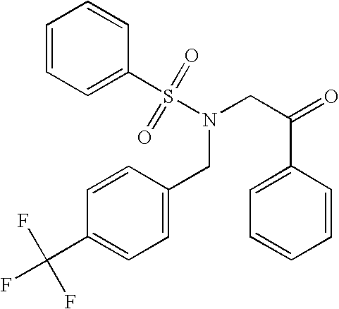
C1=CC=CC(S(N(CC2=CC=C(C(F)(F)F)C=C2)CC(=O)C2=CC=CC=C2)(=O)=O)=C1
